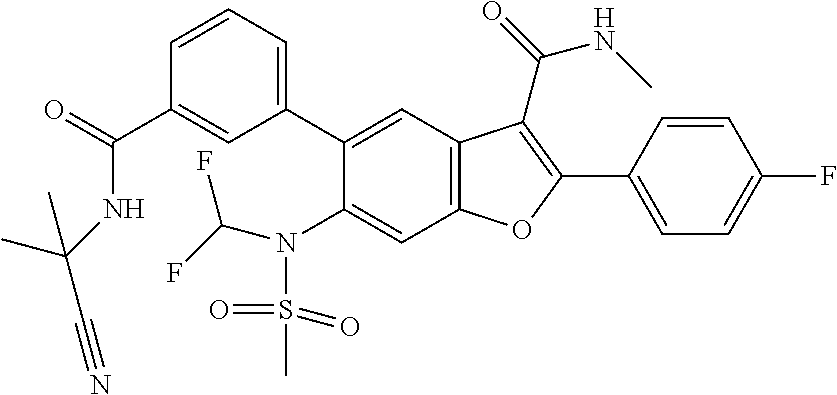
C1=CC(C2=C(C(=O)NC)C3=C(C=C(N(C(F)F)S(=O)(=O)C)C(C4=CC=CC(C(NC(C)(C)C#N)=O)=C4)=C3)O2)=CC=C1F
